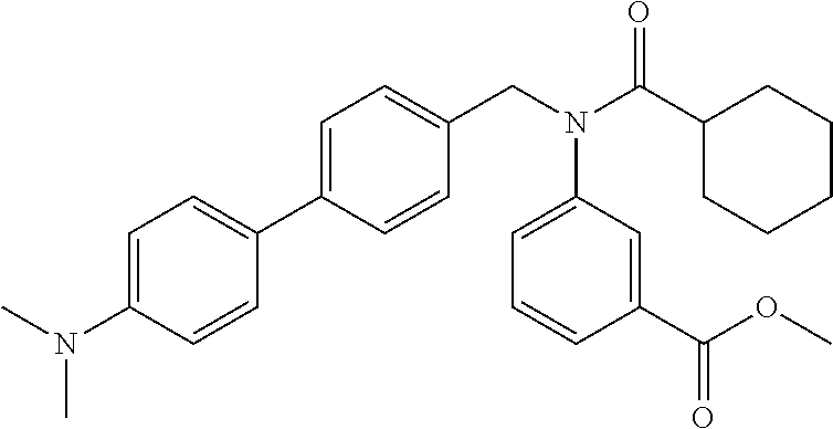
C1(C2=CC=C(CN(C(C3CCCCC3)=O)C3=CC=CC(C(OC)=O)=C3)C=C2)=CC=C(N(C)C)C=C1
